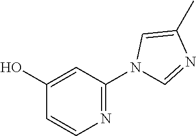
OC1=CC(N2C=NC(C)=C2)=NC=C1
